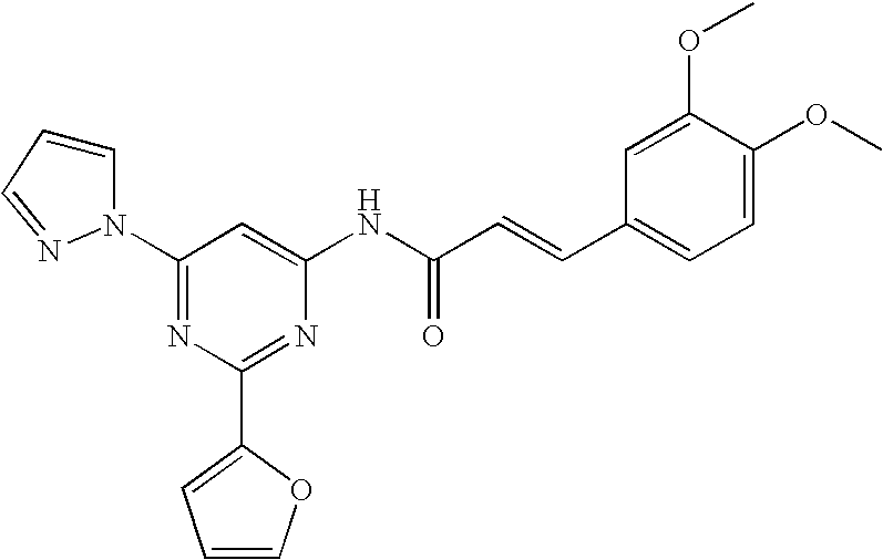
N1(C2=NC(C3=CC=CO3)=NC(NC(C=CC3=CC=C(OC)C(OC)=C3)=O)=C2)C=CC=N1
